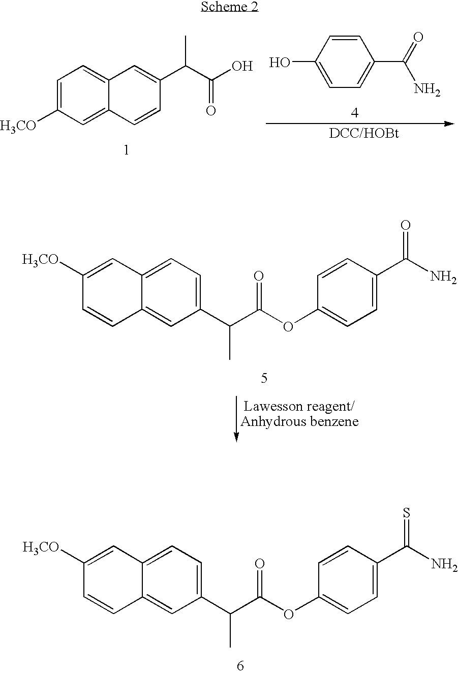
C1=CC(C(=O)N)=CC=C1O.C1=C([H3CO])C=C2C(=C1)C=C(C(C(O)=O)C)C=C2.C1=CC2=CC(C(C(=O)OC3=CC=C(C(N)=O)C=C3)C)=CC=C2C=C1[H3CO].C1=CC2=CC(C(C(=O)OC3=CC=C(C(N)=S)C=C3)C)=CC=C2C=C1[H3CO]
